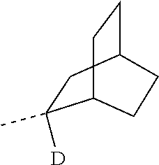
C1([D])(C)CC2CCC1CC2
